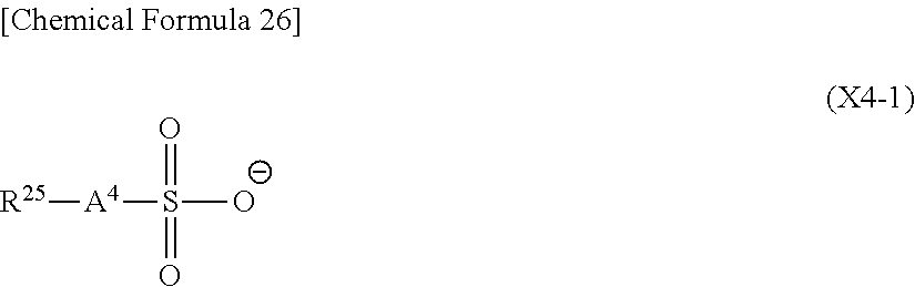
[R25][A4]S([O-])(=O)=O
